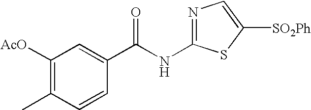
C1([AcO])=C(C)C=CC(C(NC2=NC=C([SO2Ph])S2)=O)=C1
